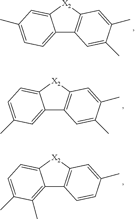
C12=CC=C(C)C=C1[X2]C1=C2C=C(C)C(C)=C1.C12=C(C)C(C)=CC=C1[X2]C1=C2C=CC(C)=C1.C12=CC(C)=CC=C1[X2]C1=C2C=C(C)C(C)=C1
